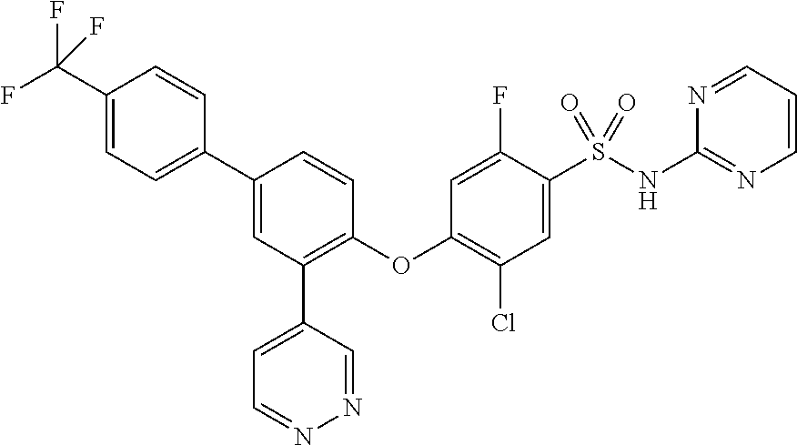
C1(C(F)(F)F)=CC=C(C2=CC(C3=CC=NN=C3)=C(OC3=C(Cl)C=C(S(NC4=NC=CC=N4)(=O)=O)C(F)=C3)C=C2)C=C1
